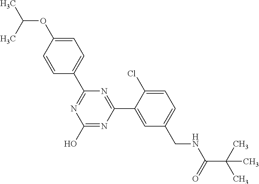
C1(C2=NC(O)=NC(C3=CC(CNC(=O)C(C)(C)C)=CC=C3Cl)=N2)=CC=C(OC(C)C)C=C1
